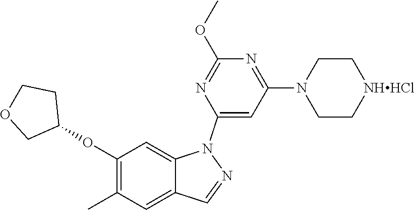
O(C1=C(C)C=C2C(=C1)N(C1=CC(N3CC[NHHCl]CC3)=NC(OC)=N1)N=C2)C1CCOC1
